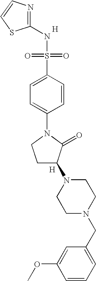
N1=C(NS(=O)(=O)C2=CC=C(N3CCC(N4CCN(CC5=CC=CC(OC)=C5)CC4)C3=O)C=C2)SC=C1.[H].[H]
